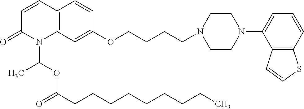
C12=C(C=C(OCCCCN3CCN(C4=CC=CC5=C4C=CS5)CC3)C=C1)N(C(OC(CCCCCCCCC)=O)C)C(=O)C=C2
